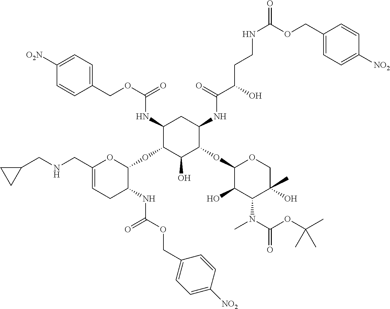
C1(NC(OCC2=CC=C([O2N])C=C2)=O)C(OC2C(NC(=O)OCC3=CC=C([NO2])C=C3)CC=C(CNCC3CC3)O2)C(O)C(OC2C(O)C(N(C)C(=O)OC(C)(C)C)C(O)(C)CO2)C(NC(=O)C(CCNC(=O)OCC2=CC=C([NO2])C=C2)O)C1
